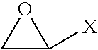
C1C([X])O1
